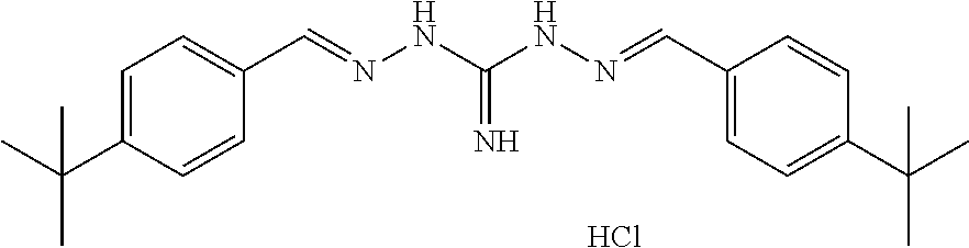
C1=C(C=NNC(NN=CC2=CC=C(C(C)(C)C)C=C2)=N)C=CC(C(C)(C)C)=C1.Cl
